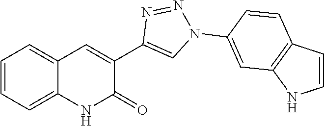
C1=CC=C2C(=C1)C=C(C1=CN(C3=CC4=C(C=C3)C=CN4)N=N1)C(=O)N2
